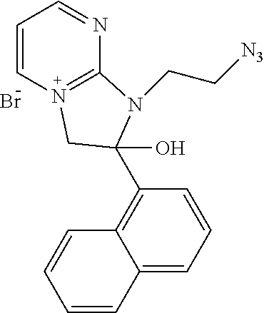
C1=CN2=C(N=C1)N(CC[N3])C(C1=C3C(=CC=C1)C=CC=C3)(O)C2.Br
